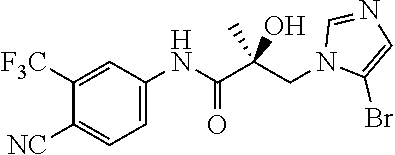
N1(CC(C(NC2=CC=C([NC])C([F3C])=C2)=O)(O)C)C(Br)=CN=C1
